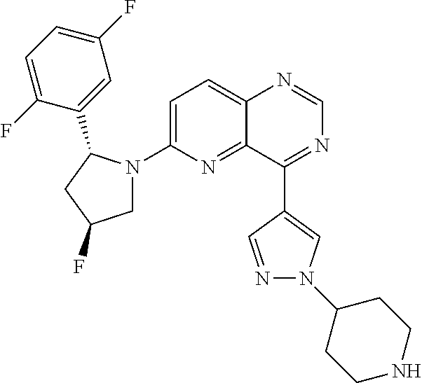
C12=CC=C(N3CC(F)CC3C3=CC(F)=CC=C3F)N=C1C(C1=CN(C3CCNCC3)N=C1)=NC=N2
